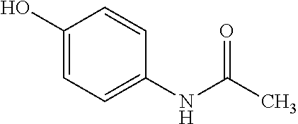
C1(O)=CC=C(NC(=O)C)C=C1
